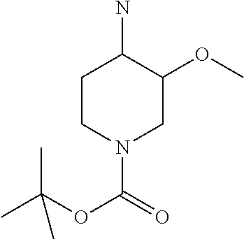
C1CN(C(OC(C)(C)C)=O)CC(OC)C1N
